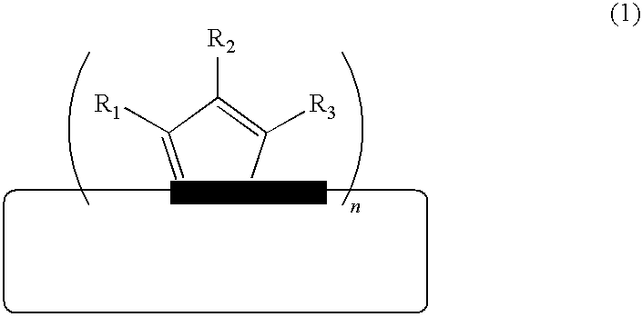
N1=C([R1])C([R2])=C([R3])N1[M]
